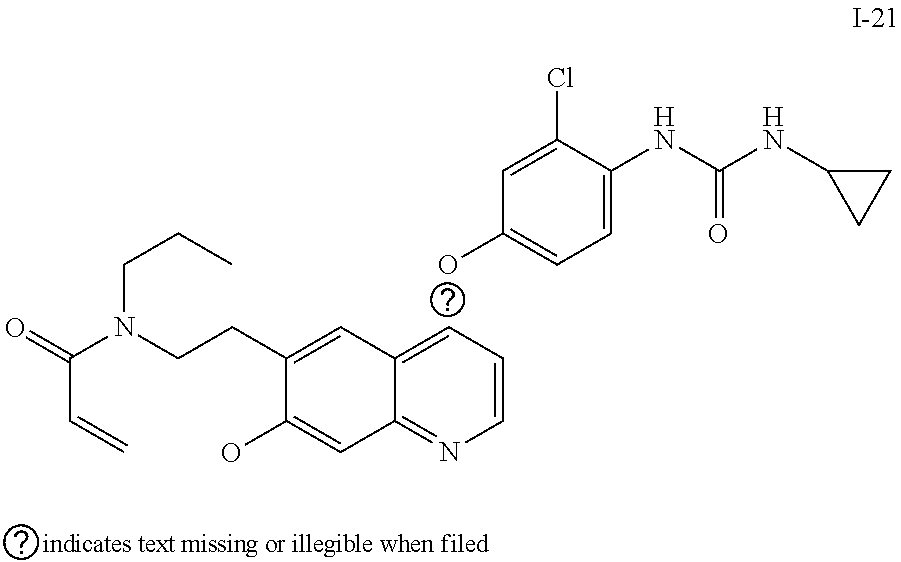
C1(CCN(C(C=C)=O)CCC)=CC2=CC=CN=C2C=C1O.OC1=CC=C(NC(NC2CC2)=O)C(Cl)=C1
